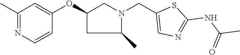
C1(C)=NC=CC(OC2CC(C)N(CC3=CN=C(NC(C)=O)S3)C2)=C1
